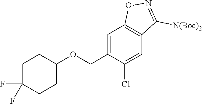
C1C(F)(F)CCC(OCC2=CC3=C(C=C2Cl)C([N(Boc)2])=NO3)C1
